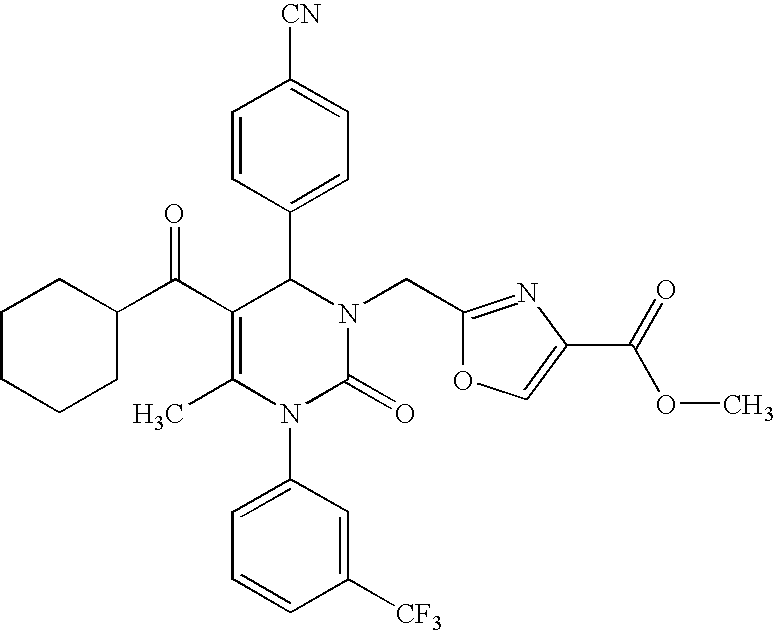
C(C1=C(C)N(C2=CC=CC([CF3])=C2)C(=O)N(CC2=NC(C(=O)OC)=CO2)C1C1=CC=C([CN])C=C1)(=O)C1CCCCC1
